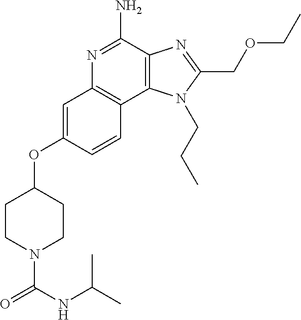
N1=C(N)C2=C(C3=C1C=C(OC1CCN(C(NC(C)C)=O)CC1)C=C3)N(CCC)C(COCC)=N2
